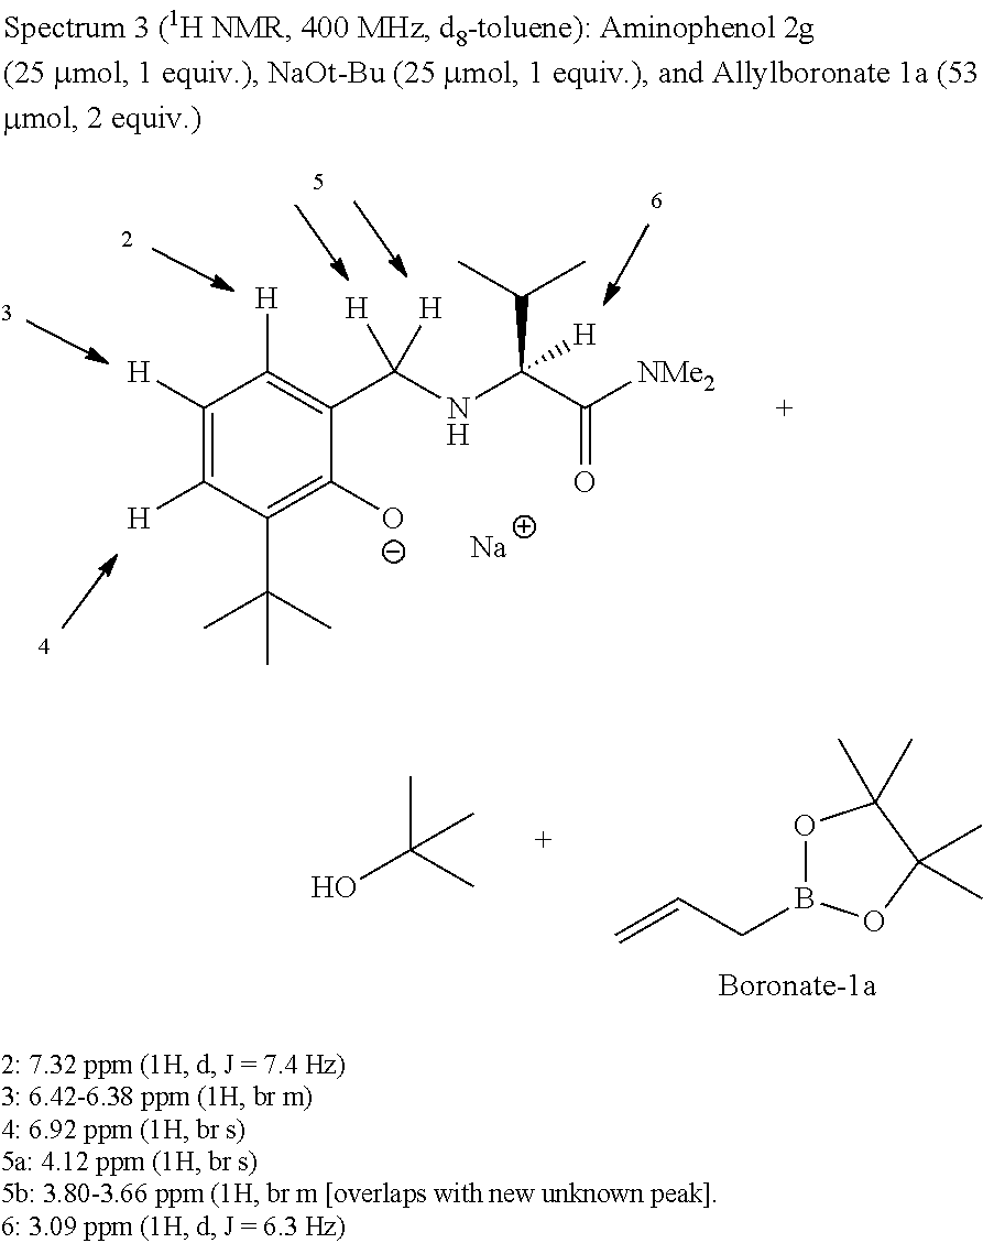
C1([H])=C([H])C(C(C)(C)C)=C([O-])C(C(NC(C([NMe2])=O)(C(C)C)[H])([H])[H])=C1[H].[Na].O1B(CC=C)OC(C)(C)C1(C)C.OC(C)(C)C
